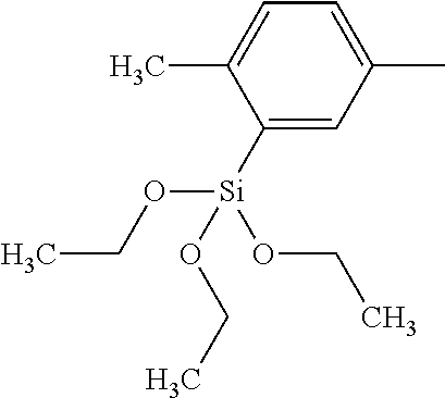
C1([Si](OCC)(OCC)OCC)=CC(C)=CC=C1C
